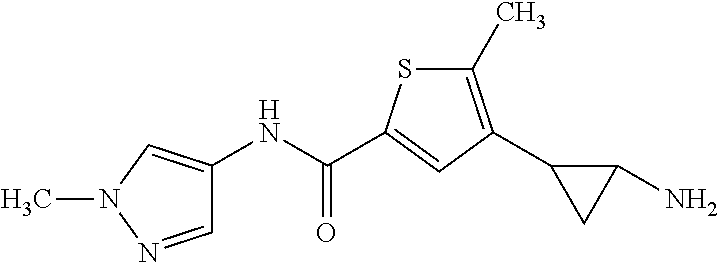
C1=NN(C)C=C1NC(=O)C1=CC(C2CC2N)=C(C)S1
